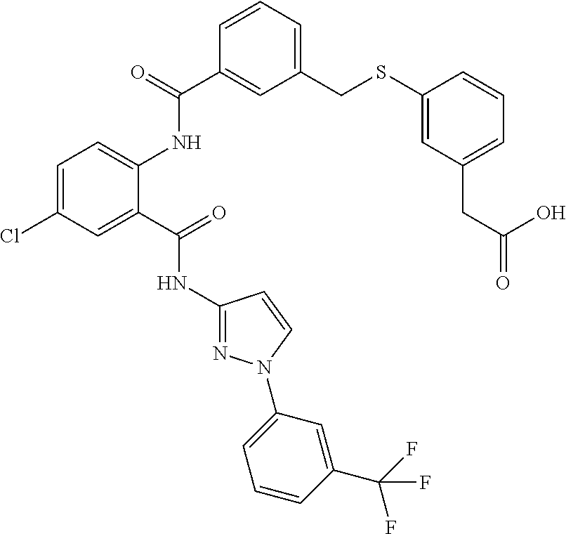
C1=C(Cl)C=C(C(=O)NC2=NN(C3=CC=CC(C(F)(F)F)=C3)C=C2)C(NC(C2=CC(CSC3=CC(CC(=O)O)=CC=C3)=CC=C2)=O)=C1
